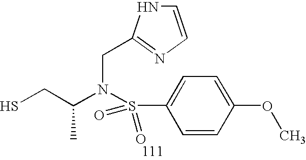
SCC(N(S(C1=CC=C(OC)C=C1)(=O)=O)CC1=NC=CN1)C
